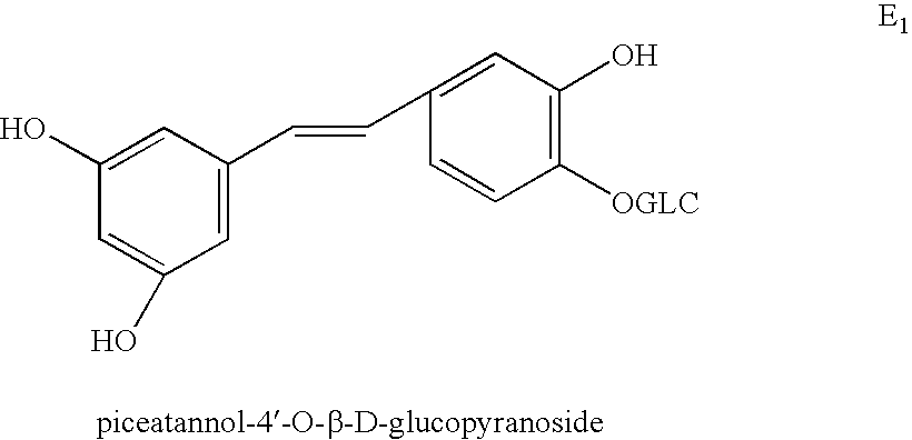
C1=C(C=CC2=CC(O)=C([OGLC])C=C2)C=C(O)C=C1O
